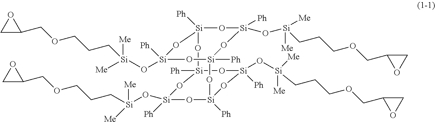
[Si]12([Ph])O[Si]([Ph])(O[Si]([Me])([Me])CCCOCC3OC3)O[Si]([Ph])(O[Si]([Ph])(O[Si]([Me])([Me])CCCOCC3OC3)O1)O[Si]1([Ph])O[Si]([Ph])(O[Si]([Me])([Me])CCCOCC3OC3)O[Si]([Ph])(O2)O[Si]([Ph])(O[Si]([Me])([Me])CCCOCC2OC2)O1
